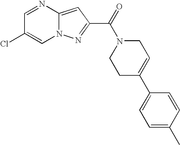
C1=NC2=CC(C(N3CCC(C4=CC=C(C)C=C4)=CC3)=O)=NN2C=C1Cl
